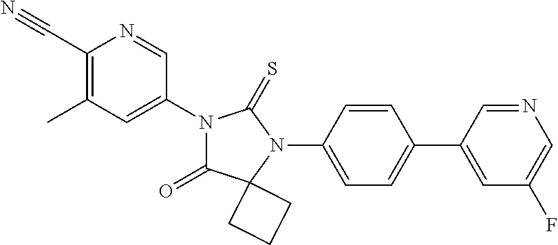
C1(C#N)=C(C)C=C(N2C(=O)C3(N(C4=CC=C(C5=CC(F)=CN=C5)C=C4)C2=S)CCC3)C=N1
